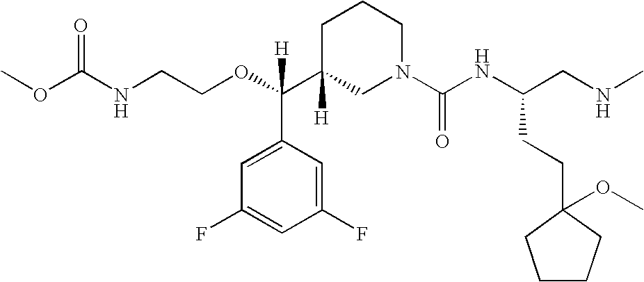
O=C(NCCOC(C1([H])CN(C(NC(CNC)CCC2(OC)CCCC2)=O)CCC1)(C1=CC(F)=CC(F)=C1)[H])OC
